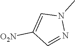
C1=NN(C)C=C1[O2N]
